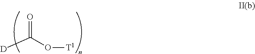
O=C(O[T1])[D]
